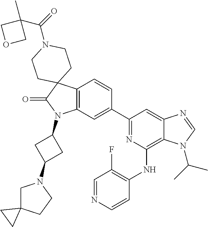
C12=C(C=C(C3=NC(NC4=C(F)C=NC=C4)=C4C(=C3)N=CN4C(C)C)C=C1)N(C1CC(N3CC4(CC3)CC4)C1)C(=O)C21CCN(C(=O)C2(C)COC2)CC1
